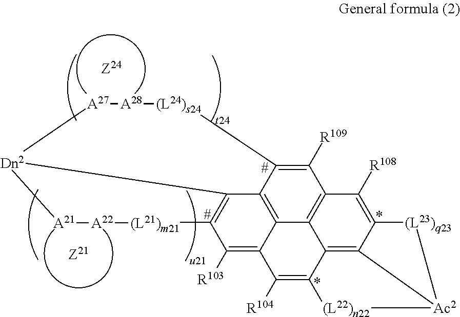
C1([R109])=C2C3=C4C5=C1C([R108])=C1C6=C5C(=C([R104])C4=C([R103])C4=C3[Dn2]([A21][A22][(L21)m21]4)[A27][A28][(L24)s24]2)[(L22)n22][Ac2]6[(L23)q23]1
